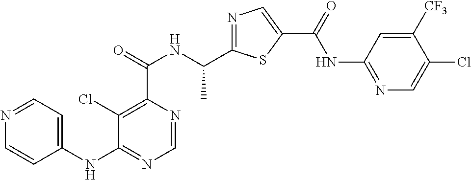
C1=NC(C(=O)NC(C2=NC=C(C(=O)NC3=NC=C(Cl)C([CF3])=C3)S2)C)=C(Cl)C(NC2=CC=NC=C2)=N1
